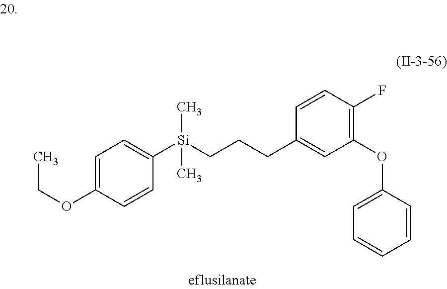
[Si](CCCC1=CC(OC2=CC=CC=C2)=C(F)C=C1)(C1=CC=C(OCC)C=C1)(C)C
